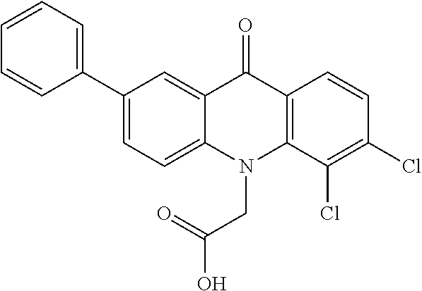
C12=CC(C3=CC=CC=C3)=CC=C1N(CC(O)=O)C1=C(C2=O)C=CC(Cl)=C1Cl
